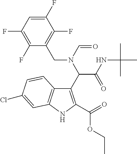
C1(C(C(=O)NC(C)(C)C)N(C=O)CC2=C(F)C(F)=CC(F)=C2F)=C(C(=O)OCC)NC2=C1C=CC(Cl)=C2
